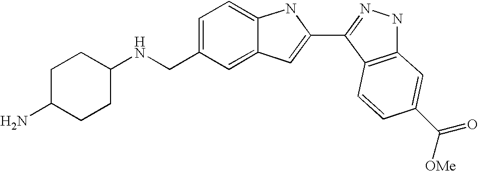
C1=C(CNC2CCC(N)CC2)C=C2C(=C1)NC(C1=NNC3=C1C=CC(C([OMe])=O)=C3)=C2
